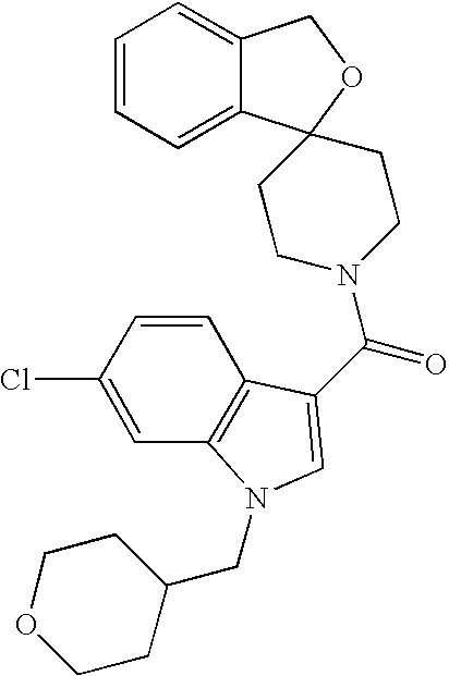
C1=CC=C2C(=C1)COC21CCN(C(=O)C2=CN(CC3CCOCC3)C3=C2C=CC(Cl)=C3)CC1
